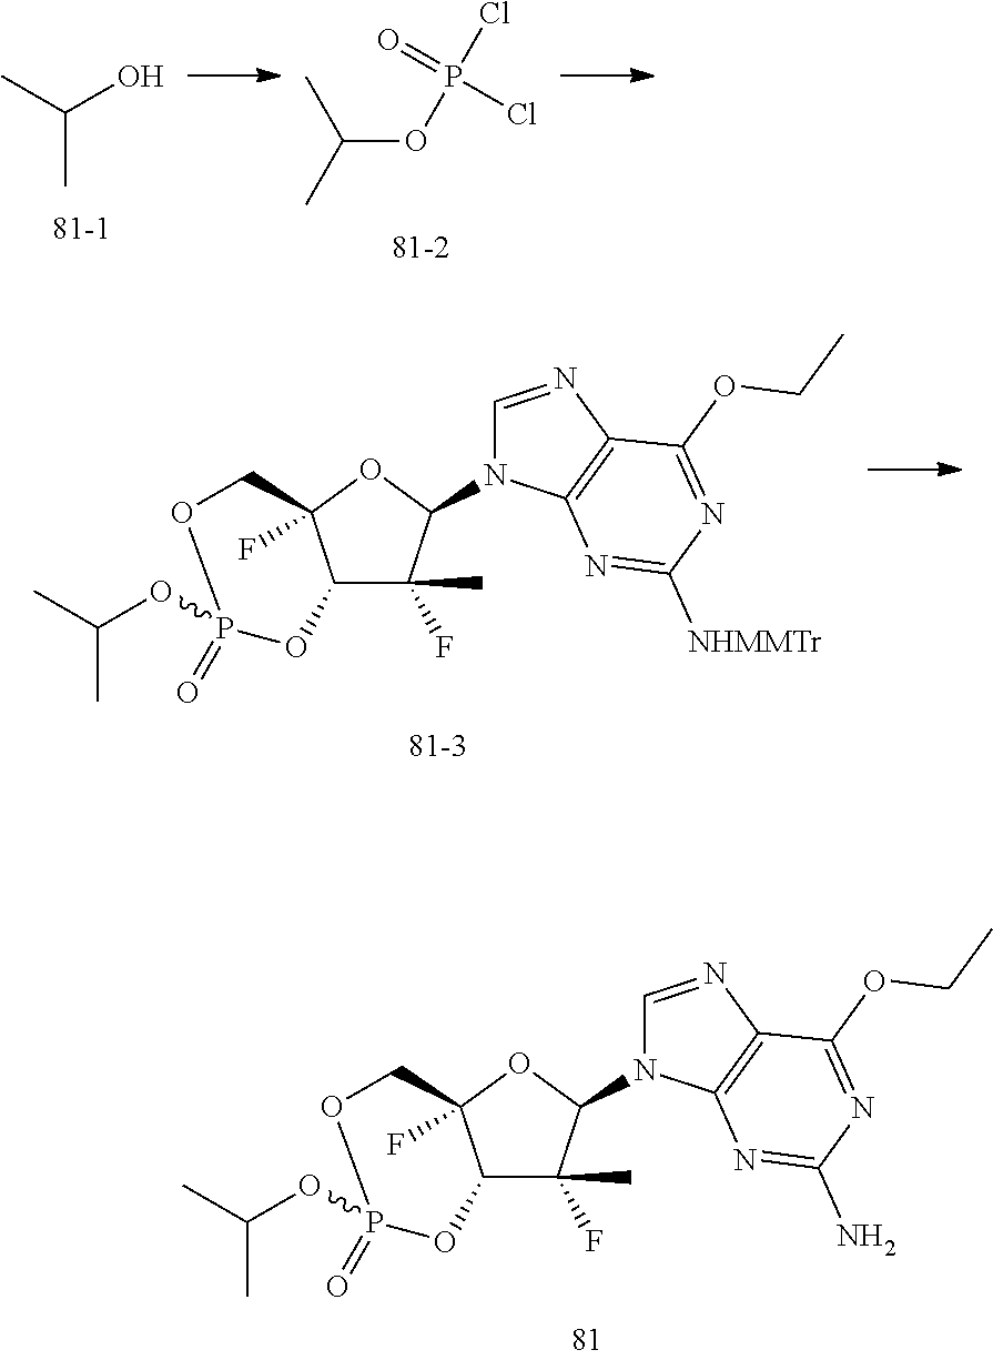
C(O)(C)C.CC(OP(Cl)(=O)Cl)C.C12C(F)(C)C(N3C=NC4=C3N=C([NHMMTr])N=C4OCC)OC1(F)COP(=O)(OC(C)C)O2.C12C(F)(C)C(N3C=NC4=C3N=C(N)N=C4OCC)OC1(F)COP(=O)(OC(C)C)O2
